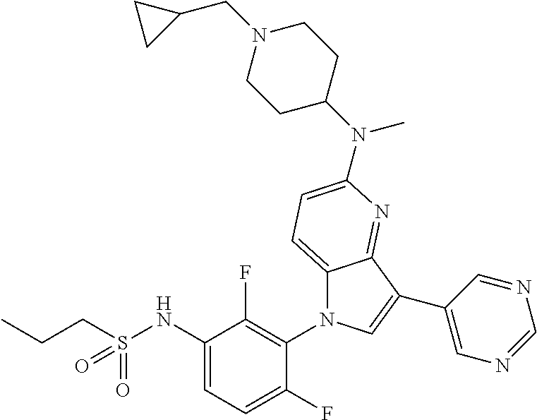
C12=CC=C(N(C3CCN(CC4CC4)CC3)C)N=C1C(C1=CN=CN=C1)=CN2C1=C(F)C(NS(CCC)(=O)=O)=CC=C1F
